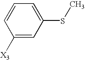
C1([X3])=CC(SC)=CC=C1
